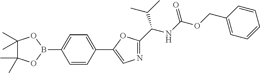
C1(C)(C)C(C)(C)OB(C2=CC=C(C3=CN=C(C(NC(OCC4=CC=CC=C4)=O)C(C)C)O3)C=C2)O1
